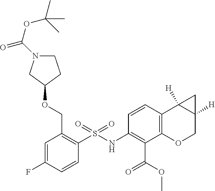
C1N(C(OC(C)(C)C)=O)CC(OCC2=C(S(=O)(NC3=C(C(=O)OC)C4=C(C=C3)C3([H])C([H])(CO4)C3)=O)C=CC(F)=C2)C1
